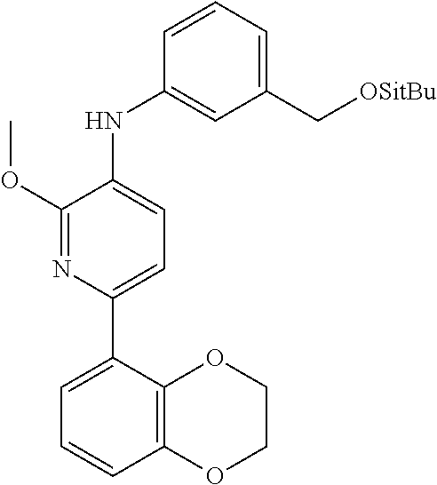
C1(C[OSitBu])=CC=CC(NC2=CC=C(C3=CC=CC4=C3OCCO4)N=C2OC)=C1
